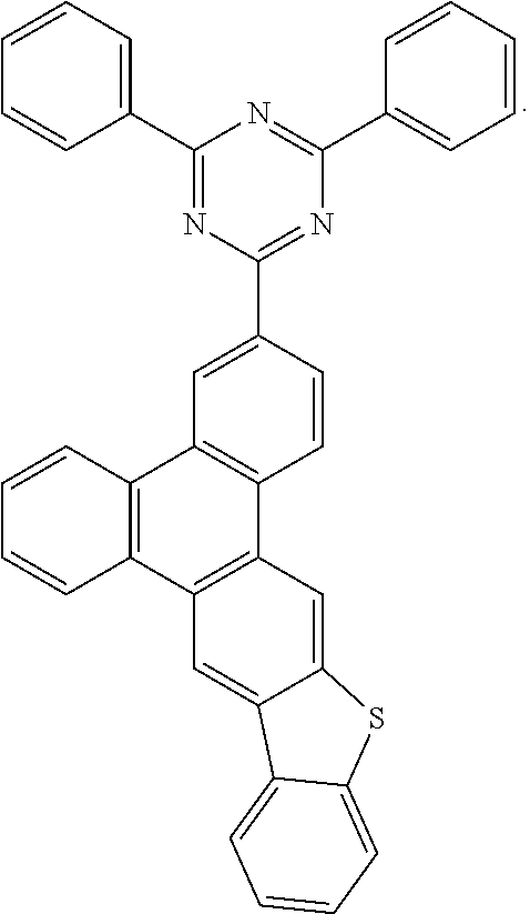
C1(C2=NC(C3=CC4=C(C=C3)C3=C(C5=C4C=CC=C5)C=C4C(=C3)SC3=CC=CC=C43)=NC(C3=CC=CC=C3)=N2)=CC=CC=C1
